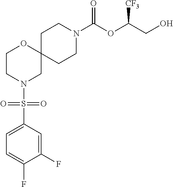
C12(CCN(C(OC(CO)[CF3])=O)CC1)OCCN(S(C1=CC=C(F)C(F)=C1)(=O)=O)C2
